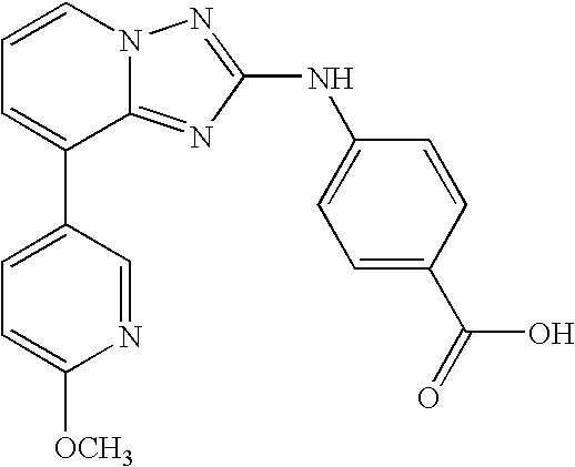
C1=CN2C(=NC(NC3=CC=C(C(=O)O)C=C3)=N2)C(C2=CC=C([OCH3])N=C2)=C1
